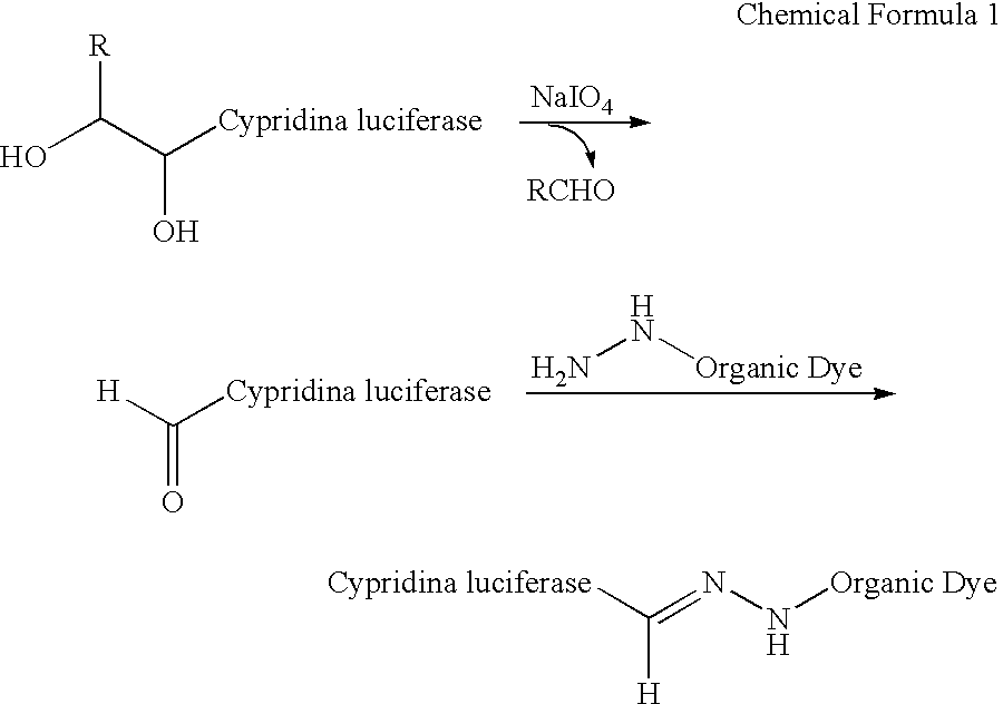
NN[Organic Dye].C([Cypridina luciferase])([H])=O.OC(C([Cypridina luciferase])O)[R].[NaIO4].C(=NN[Organic Dye])([Cypridina luciferase])[H]
